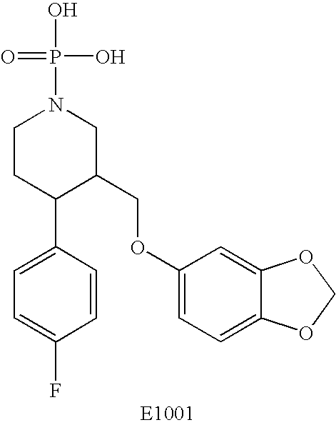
C1CC(C2=CC=C(F)C=C2)C(COC2=CC=C3C(=C2)OCO3)CN1P(=O)(O)O
